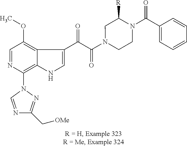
C1=NC(N2N=C(C[OMe])N=C2)=C2C(=C1OC)C(C(C(=O)N1CCN(C(=O)C3=CC=CC=C3)C([R])C1)=O)=CN2
